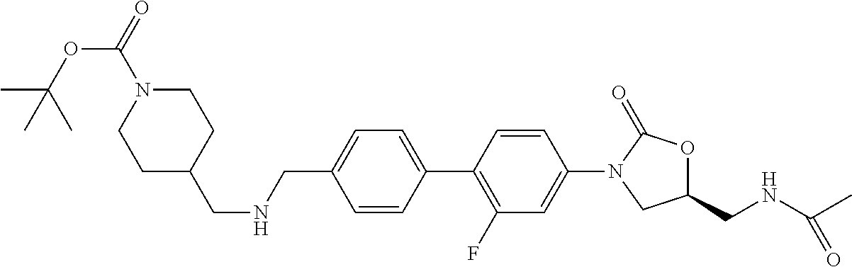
C1=CC(C2=C(F)C=C(N3CC(CNC(C)=O)OC3=O)C=C2)=CC=C1CNCC1CCN(C(=O)OC(C)(C)C)CC1
